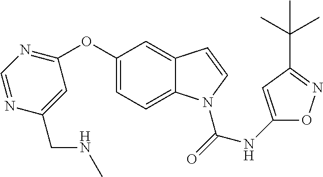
C1(OC2=CC=C3C(=C2)C=CN3C(=O)NC2=CC(C(C)(C)C)=NO2)=NC=NC(CNC)=C1
